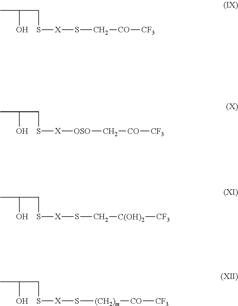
CC(O)CS[X]SC[CO][CF3].CC(O)CS[X][OSO]C[CO][CF3].CC(O)CS[X]SC[C(OH)2][CF3].CC(O)CS[X]S[(CH2)m][CO][CF3]
